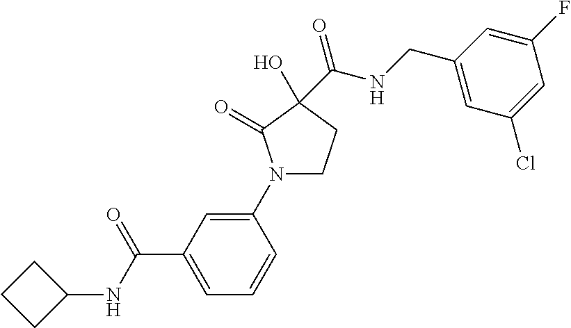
C1(N2CCC(O)(C(=O)NCC3=CC(Cl)=CC(F)=C3)C2=O)=CC(C(=O)NC2CCC2)=CC=C1
